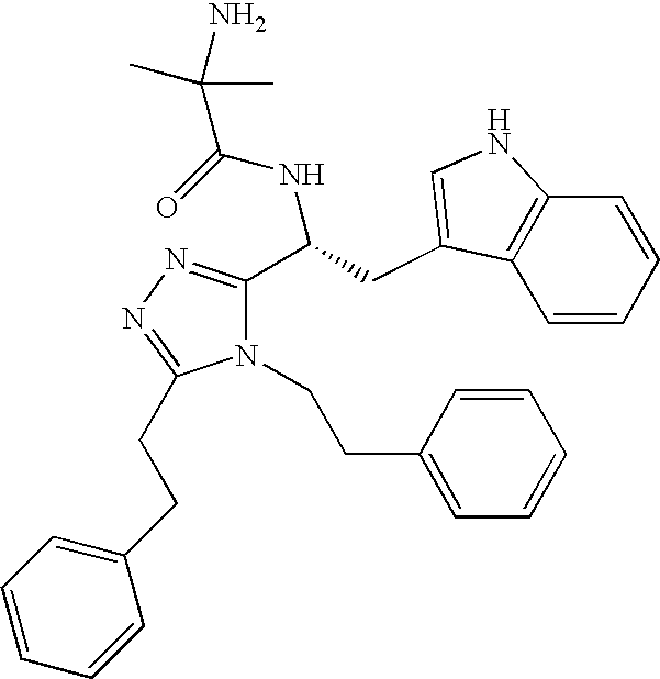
N1(CCC2=CC=CC=C2)C(C(CC2=CNC3=C2C=CC=C3)NC(=O)C(C)(C)N)=NN=C1CCC1=CC=CC=C1
